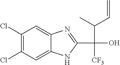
C1(Cl)=C(Cl)C=C2C(=C1)N=C(C(O)(C(C)C=C)[CF3])N2
